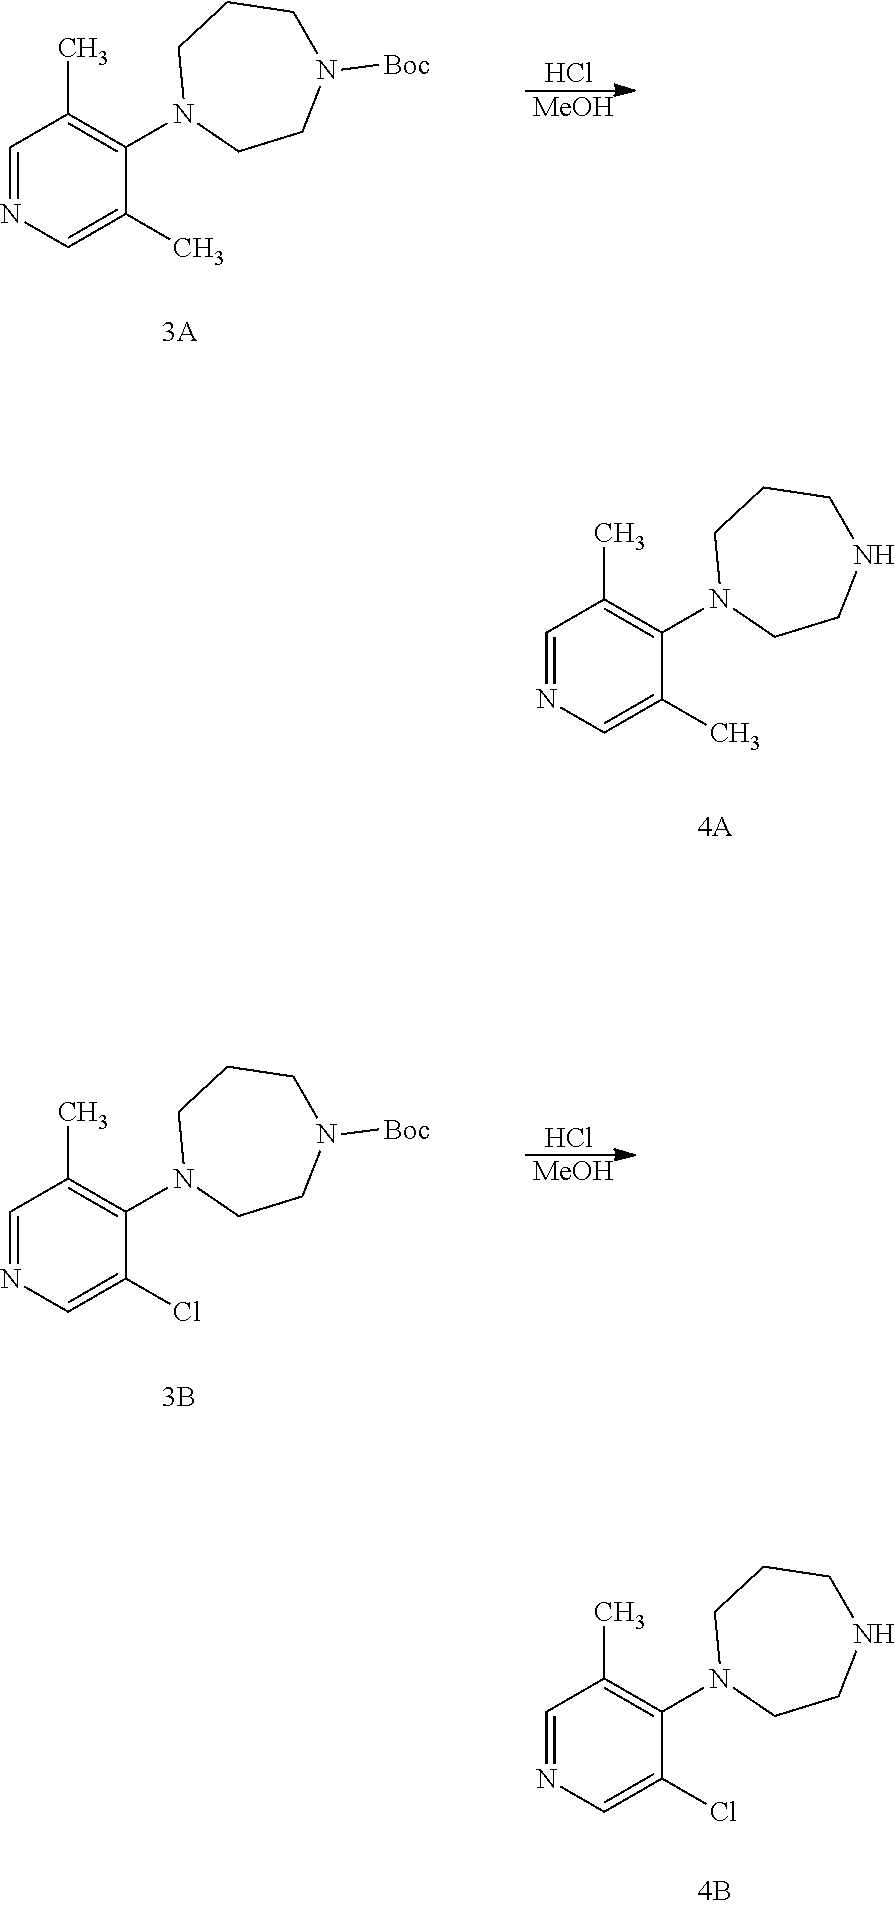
C1=NC=C(C)C(N2CCN([Boc])CCC2)=C1C.Cl.[MeOH].C1=NC=C(C)C(N2CCNCCC2)=C1C.C1=NC=C(Cl)C(N2CCN([Boc])CCC2)=C1C.Cl.[MeOH].C1=NC=C(Cl)C(N2CCNCCC2)=C1C
